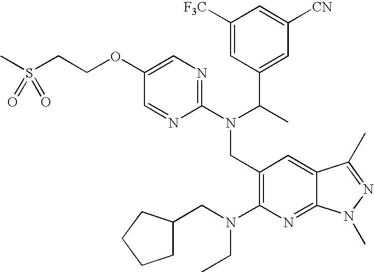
CS(CCOC1=CN=C(N(C(C)C2=CC([CN])=CC([F3C])=C2)CC2=C(N(CC3CCCC3)CC)N=C3C(=C2)C(C)=NN3C)N=C1)(=O)=O
